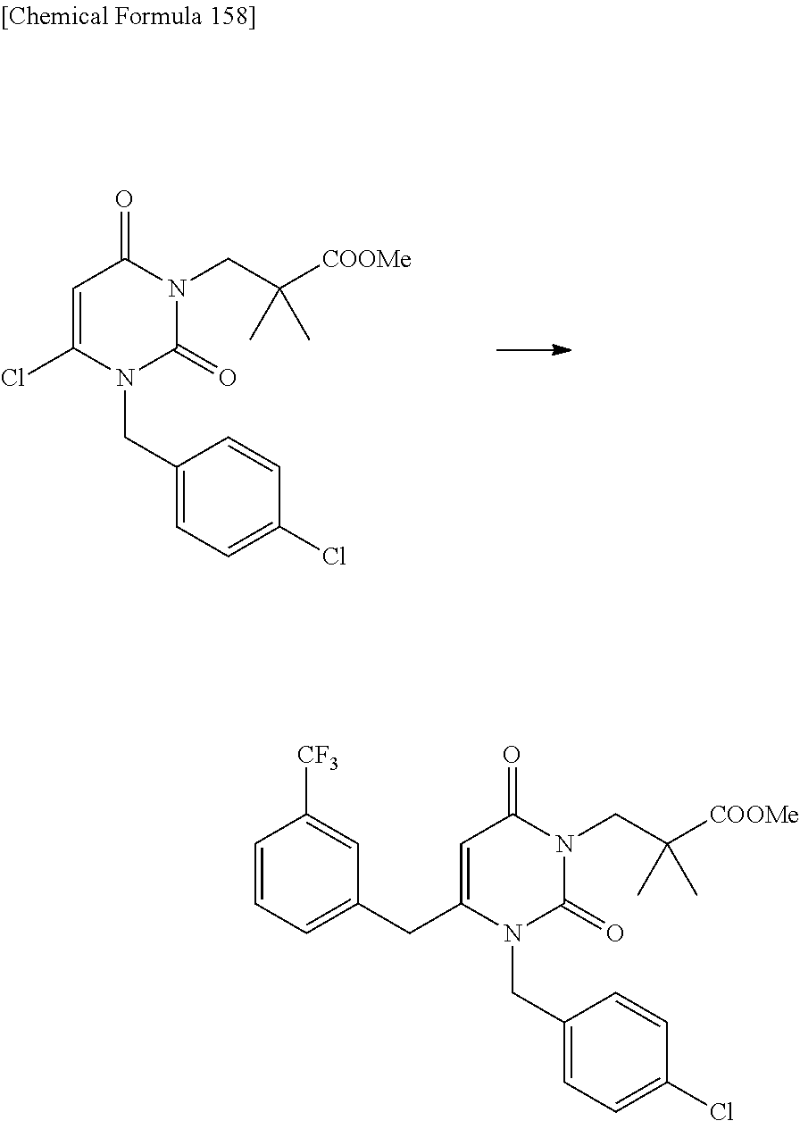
C1=C(Cl)N(CC2=CC=C(Cl)C=C2)C(=O)N(CC(C)(C)[COOMe])C1=O.C1=C(CC2=CC=CC([CF3])=C2)N(CC2=CC=C(Cl)C=C2)C(=O)N(CC(C)(C)[COOMe])C1=O
